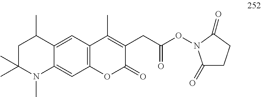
C12=C(C=C3C(=C1)N(C)C(C)(C)CC3C)C(C)=C(CC(=O)ON1C(=O)CCC1=O)C(=O)O2
